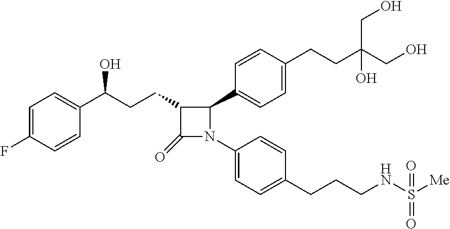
C1=C(F)C=CC(C(CCC2C(=O)N(C3=CC=C(CCCNS([Me])(=O)=O)C=C3)C2C2=CC=C(CCC(CO)(CO)O)C=C2)O)=C1
